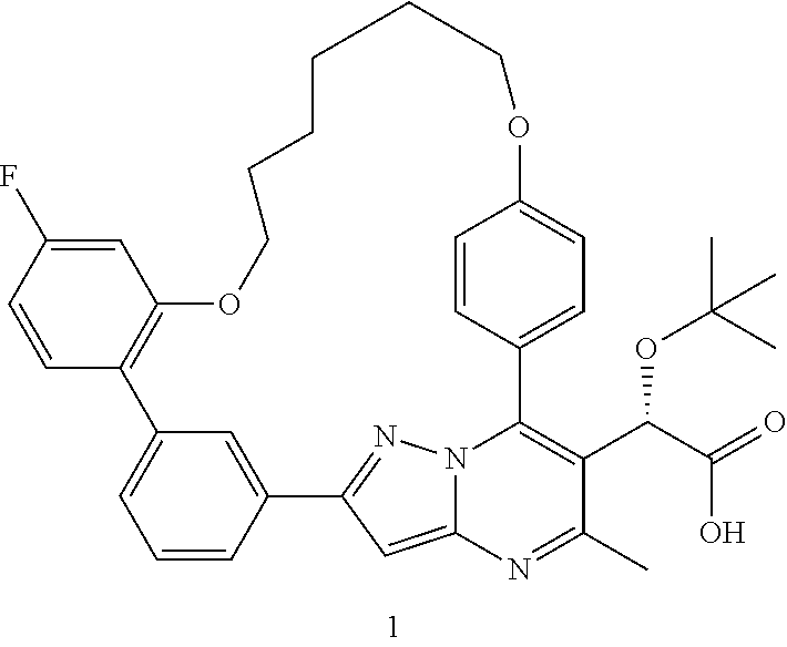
C1=CC2=CC(=C1)C1=C(C=C(F)C=C1)OCCCCCCOC1=CC=C(C3=C(C(C(=O)O)OC(C)(C)C)C(C)=NC4=CC2=NN43)C=C1
